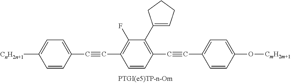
[CnH2n+1]C1=CC=C(C#CC2=C(F)C(C3=CCCC3)=C(C#CC3=CC=C(O[CmH2m+1])C=C3)C=C2)C=C1
